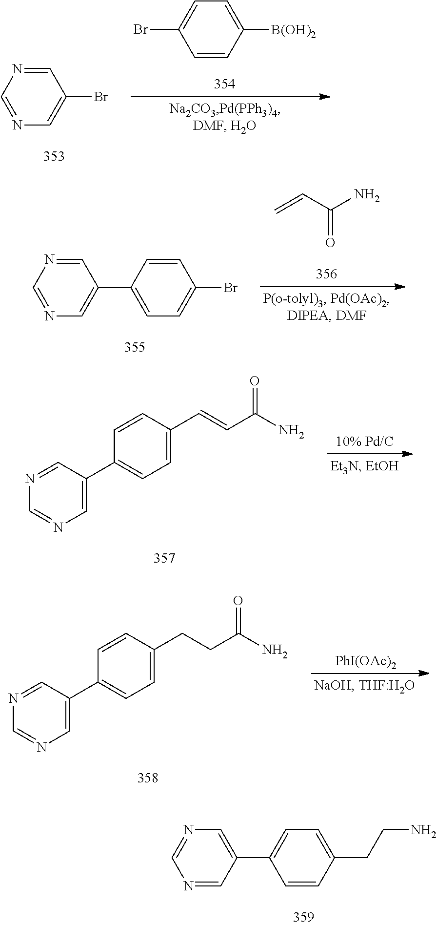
C1=C(C=CC(N)=O)C=CC(C2=CN=CN=C2)=C1.C1=C(CCC(N)=O)C=CC(C2=CN=CN=C2)=C1.[PhI(OAc)2].N1=CC(C2=CC=C(CCN)C=C2)=CN=C1.C1=NC=NC=C1Br.C1=C([B(OH)2])C=CC(Br)=C1.C(=O)(N)C=C.C1=NC=NC=C1C1=CC=C(Br)C=C1
